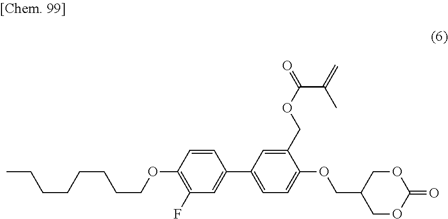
C1(OCC2COC(=O)OC2)=CC=C(C2=CC(F)=C(OCCCCCCCC)C=C2)C=C1COC(=O)C(=C)C
